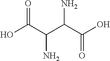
OC(C(C(C(O)=O)N)N)=O
